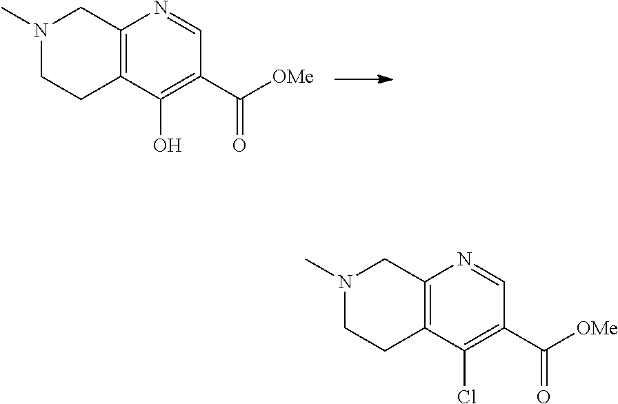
C12=C(N=CC(C([OMe])=O)=C1Cl)CN(C)CC2.C12=C(N=CC(C([OMe])=O)=C1O)CN(C)CC2
